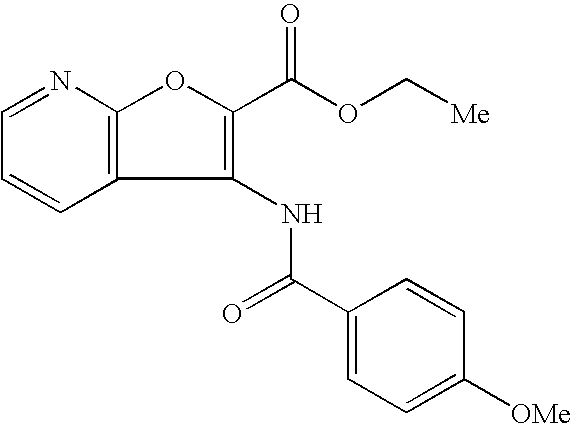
C1=CC=NC2=C1C(NC(C1=CC=C([OMe])C=C1)=O)=C(C(OC[Me])=O)O2
